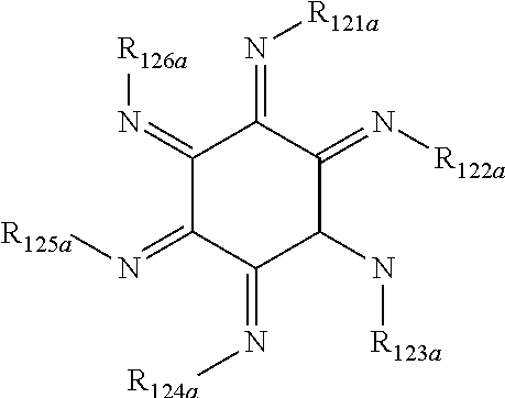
C1(=N[R126a])C(=N[R125a])C(=N[R124a])C(N[R123a])C(=N[R122a])C1=N[R121a]
